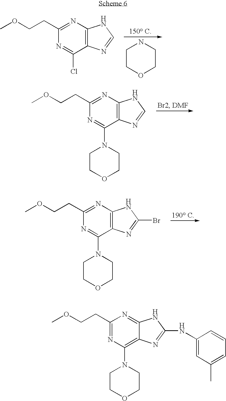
C1COCCN1.N1=C(Cl)C2=C(N=C1CCOC)NC=N2.N1=C(N2CCOCC2)C2=C(N=C1CCOC)NC=N2.N1=C(N2CCOCC2)C2=C(N=C1CCOC)NC(Br)=N2.N1=C(CCOC)N=C2C(=C1N1CCOCC1)N=C(NC1=CC(C)=CC=C1)N2
